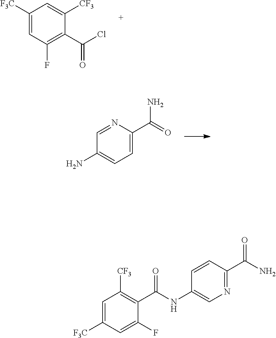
C1([F3C])=CC(F)=C(C(Cl)=O)C([CF3])=C1.C1=NC(C(=O)N)=CC=C1N.C1=C([F3C])C=C(F)C(C(NC2=CN=C(C(N)=O)C=C2)=O)=C1[CF3]
